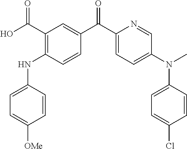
C1(C(O)=O)=C(NC2=CC=C([OMe])C=C2)C=CC(C(C2=CC=C(N(C3=CC=C(Cl)C=C3)C)C=N2)=O)=C1
